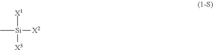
C[Si]([X2])([X1])[X3]
